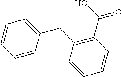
C1=CC(CC2=C(C(O)=O)C=CC=C2)=CC=C1
